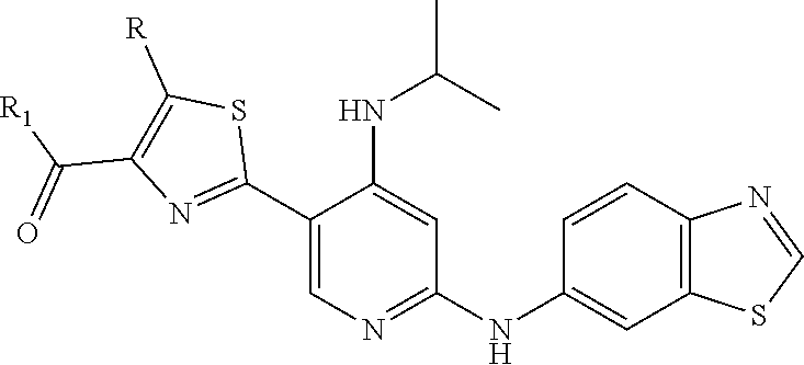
C1(C2=NC(C(=O)[R1])=C([R])S2)=CN=C(NC2=CC3=C(C=C2)N=CS3)C=C1NC(C)C
